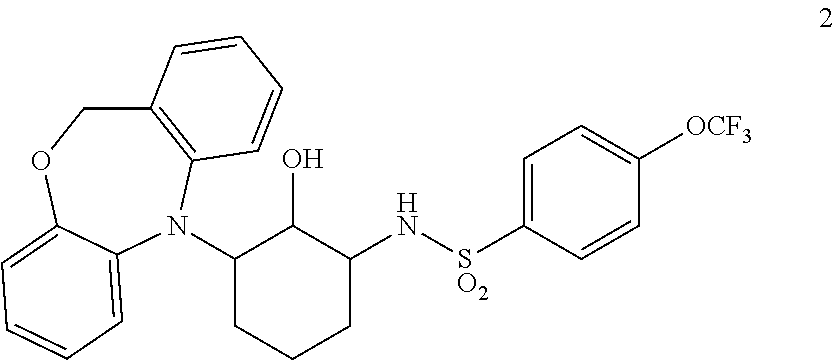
C1(N2C3=CC=CC=C3OCC3=C2C=CC=C3)CCCC(N[S O2]C2=CC=C([OCF3])C=C2)C1O
